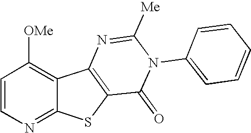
C1=CN=C2C(=C1[OMe])C1=C(S2)C(=O)N(C2=CC=CC=C2)C([Me])=N1
